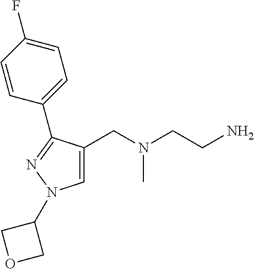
C1=C(CN(CCN)C)C(C2=CC=C(F)C=C2)=NN1C1COC1
